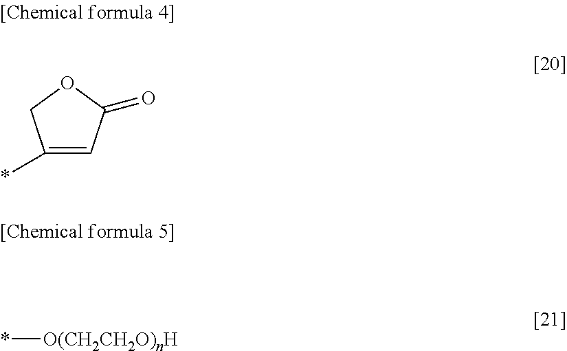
C1(*)=CC(=O)OC1.[O(CH2CH2O)nH]*
